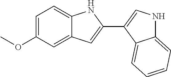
C12=CC=CC=C1C(C1=CC3=CC(OC)=CC=C3N1)=CN2
